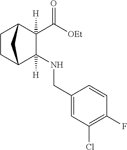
C1(NCC2=CC(Cl)=C(F)C=C2)([H])C2CCC(C1(C([OEt])=O)[H])C2
